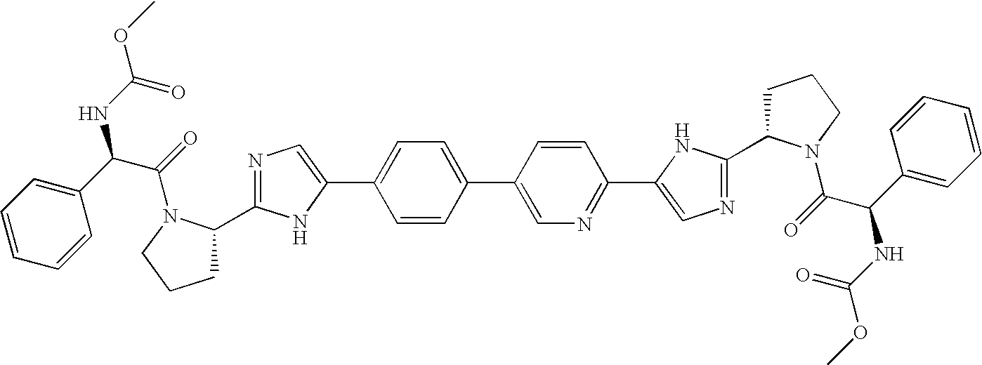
C1C(C2=NC=C(C3=CC=C(C4=CN=C(C5=CN=C(C6CCCN6C(=O)C(C6=CC=CC=C6)NC(OC)=O)N5)C=C4)C=C3)N2)N(C(=O)C(C2=CC=CC=C2)NC(OC)=O)CC1
